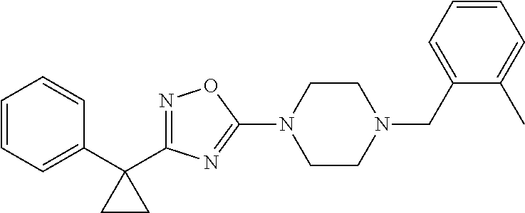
N1=C(C2(C3=CC=CC=C3)CC2)N=C(N2CCN(CC3=CC=CC=C3C)CC2)O1
